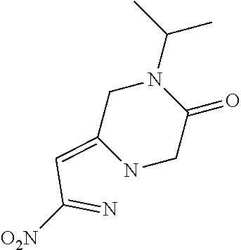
[O2N]C(=N)C=C1NCC(=O)N(C(C)C)C1
